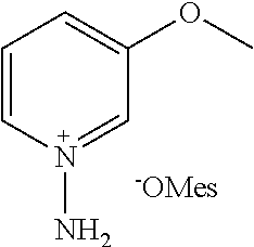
C1=CN(N)=CC(OC)=C1.[-OMes]
